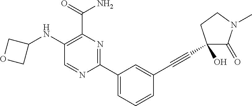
C1(NC2COC2)=C(C(=O)N)N=C(C2=CC=CC(C#CC3(O)C(=O)N(C)CC3)=C2)N=C1
